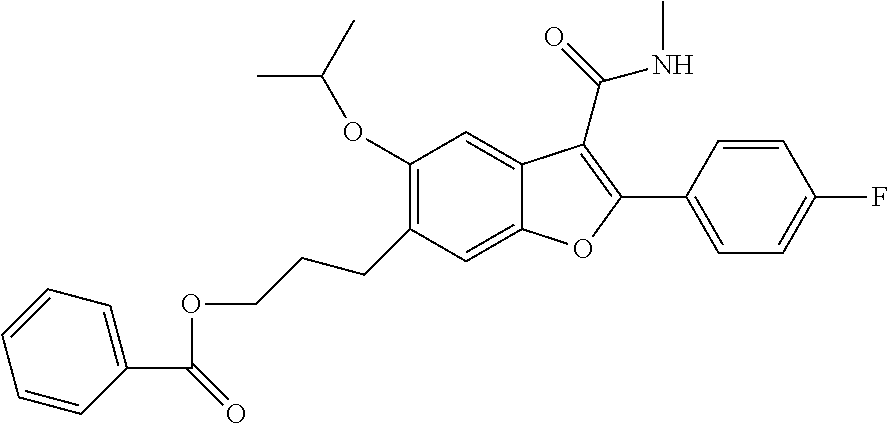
C1(OC(C)C)=C(CCCOC(C2=CC=CC=C2)=O)C=C2C(=C1)C(C(NC)=O)=C(C1=CC=C(F)C=C1)O2
